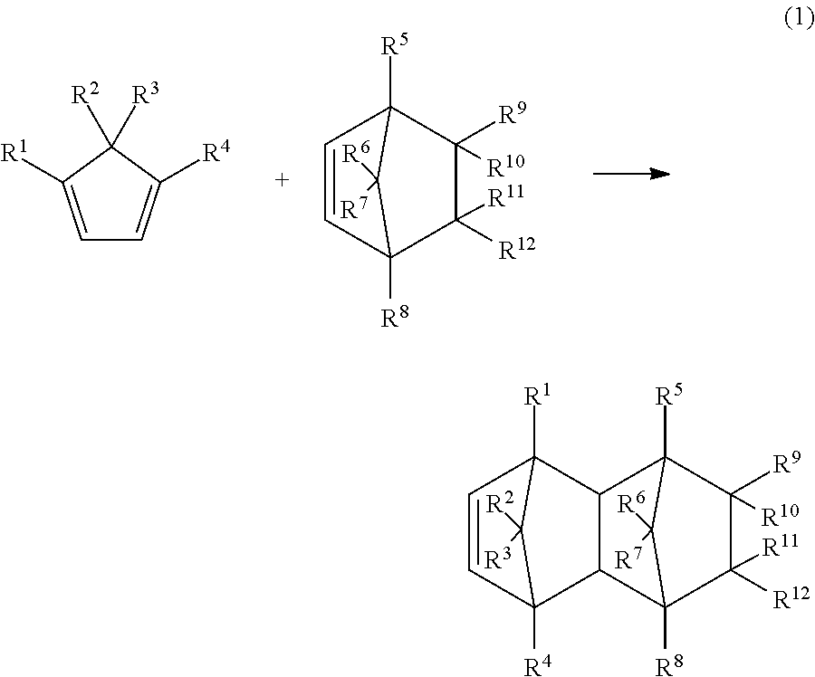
C1=C([R1])C([R2])([R3])C([R4])=C1.C1=CC2([R8])C([R11])([R12])C([R9])([R10])C1([R5])C2([R6])[R7].C1=CC2([R4])C([R2])([R3])C1([R1])C1C2C2([R8])C([R11])([R12])C([R9])([R10])C1([R5])C2([R6])[R7]
